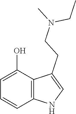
C1=CC2=C(C(O)=C1)C(CCN(C)CC)=CN2
